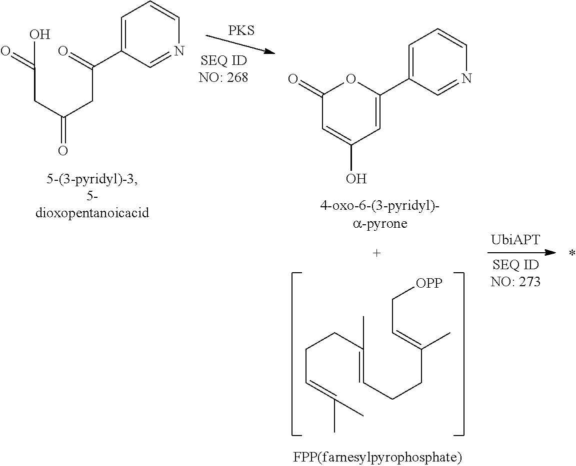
C(C=C(C)C)CC(=CCCC(=CC[OPP])C)C.C1=C(O)C=C(C2=CC=CN=C2)OC1=O.[PKS].C(C(CC(C1=CC=CN=C1)=O)=O)C(=O)O
